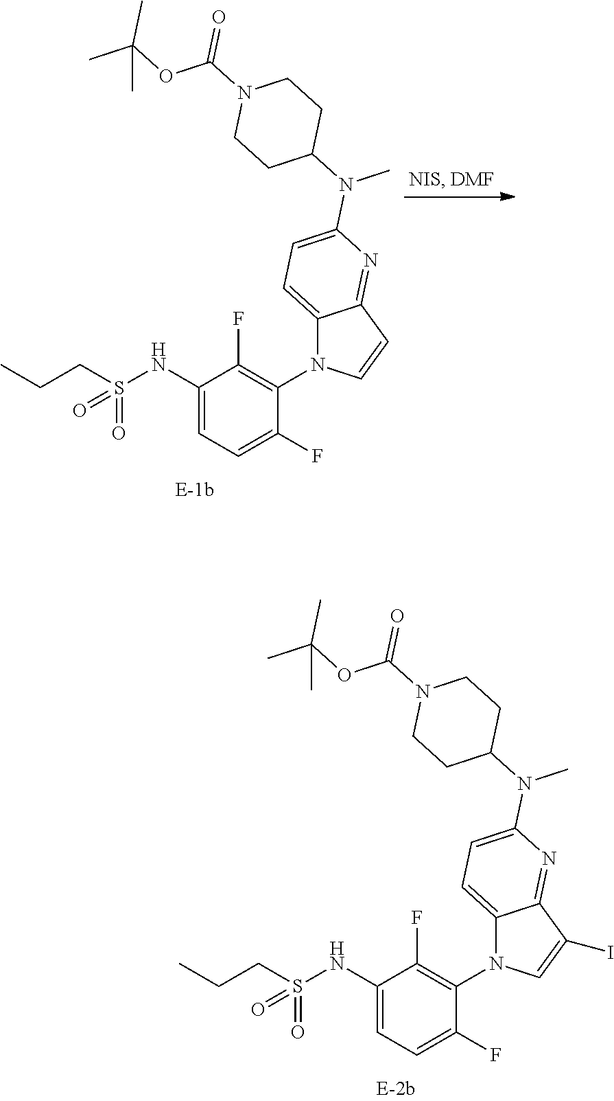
C1(NS(=O)(=O)CCC)=CC=C(F)C(N2C3=CC=C(N(C)C4CCN(C(OC(C)(C)C)=O)CC4)N=C3C(I)=C2)=C1F.C1(NS(=O)(=O)CCC)=CC=C(F)C(N2C3=CC=C(N(C)C4CCN(C(OC(C)(C)C)=O)CC4)N=C3C=C2)=C1F
